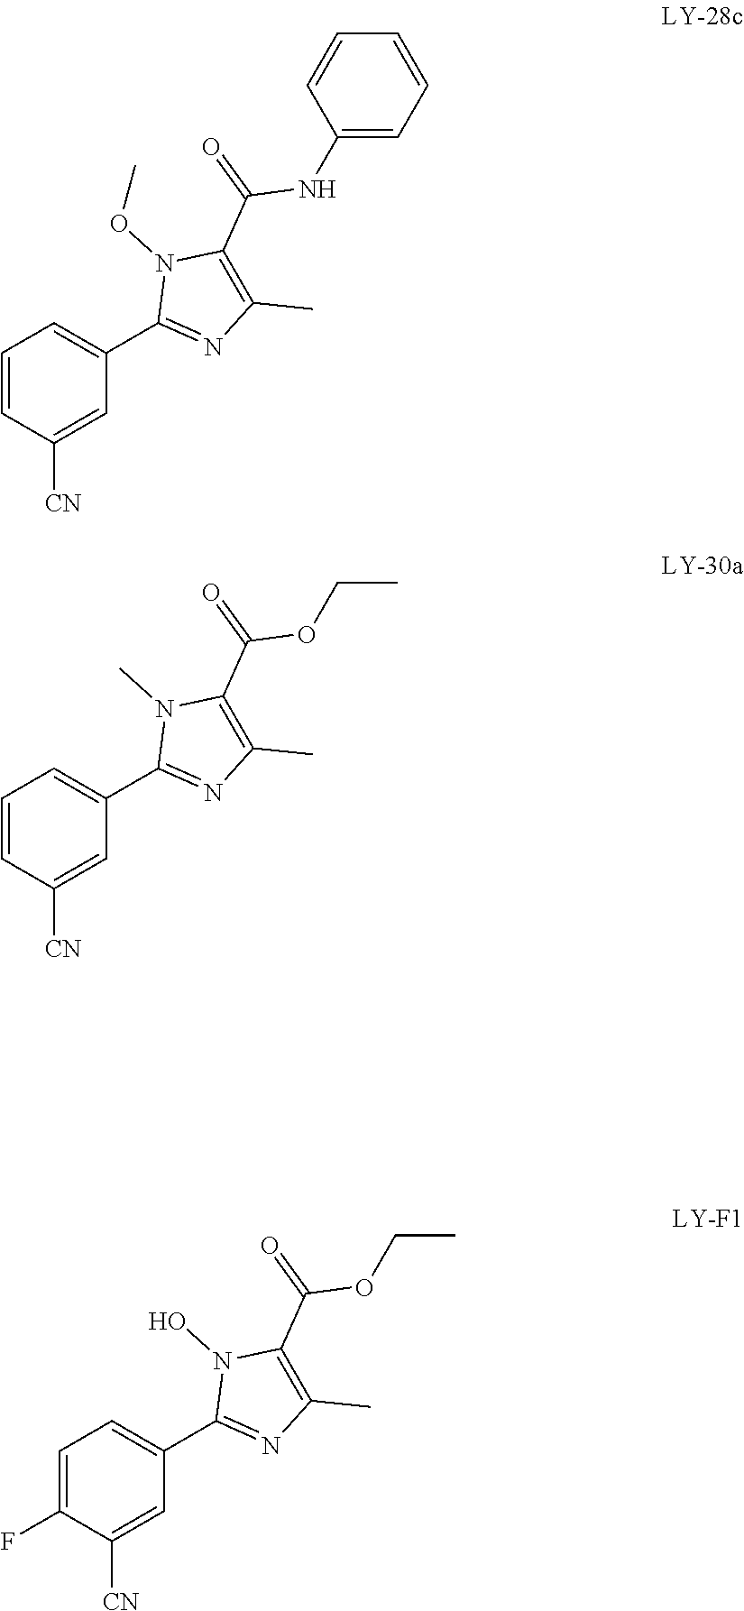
C1=CC([CN])=CC(C2=NC(C)=C(C(=O)NC3=CC=CC=C3)N2OC)=C1.C1=CC([CN])=CC(C2=NC(C)=C(C(=O)OCC)N2C)=C1.C1=C(F)C([CN])=CC(C2=NC(C)=C(C(=O)OCC)N2O)=C1
